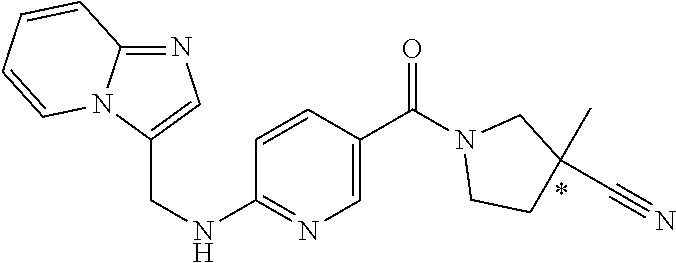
C1=C(C(N2CCC(C)(C#N)C2)=O)C=CC(NCC2=CN=C3N2C=CC=C3)=N1
